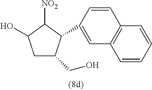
C1C(CO)C(C2=CC3=C(C=C2)C=CC=C3)C([NO2])C1O
